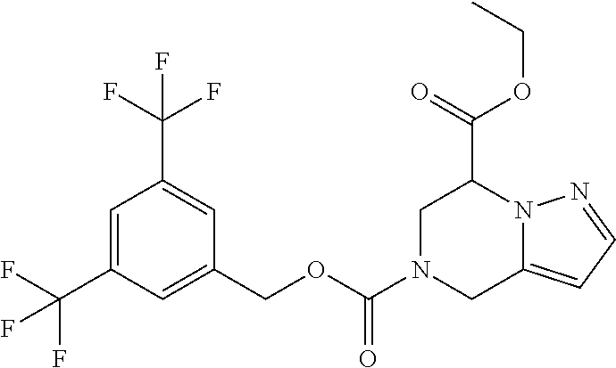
C1(COC(N2CC3=CC=NN3C(C(=O)OCC)C2)=O)=CC(C(F)(F)F)=CC(C(F)(F)F)=C1
